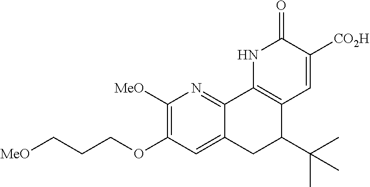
C1([MeO])=C(OCCC[MeO])C=C2C(=N1)C1=C(C(C(C)(C)C)C2)C=C([CO2H])C(=O)N1
